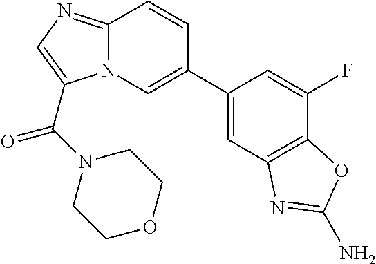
C1(C2=CN3C(=NC=C3C(N3CCOCC3)=O)C=C2)=CC2=C(C(F)=C1)OC(N)=N2
